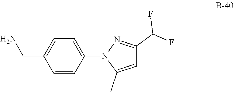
C1=CC(N2C(C)=CC(C(F)F)=N2)=CC=C1CN
